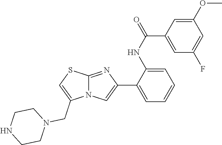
C12=NC(C3=CC=CC=C3NC(=O)C3=CC(F)=CC(OC)=C3)=CN1C(CN1CCNCC1)=CS2
